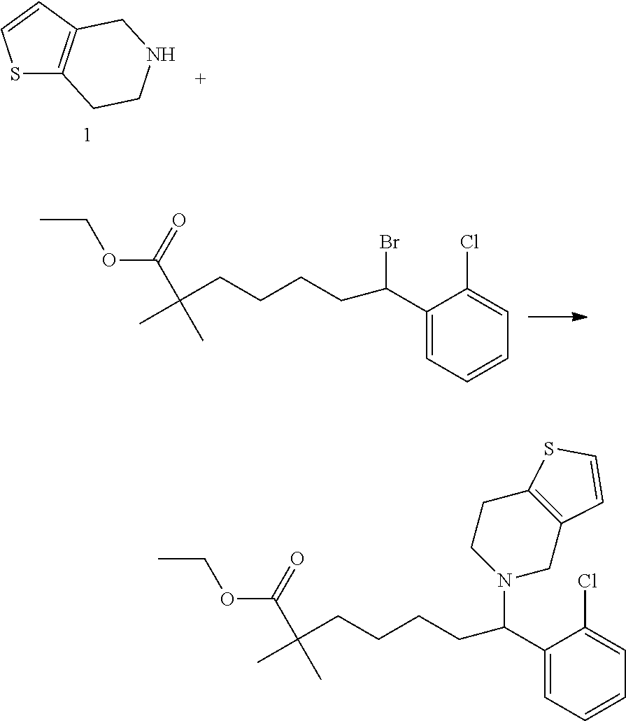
S1C2=C(C=C1)CNCC2.C1(C(Br)CCCCC(C)(C)C(OCC)=O)=CC=CC=C1Cl.C1(C(N2CC3=C(CC2)SC=C3)CCCCC(C)(C)C(OCC)=O)=CC=CC=C1Cl
